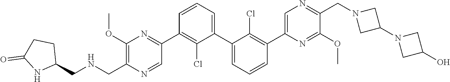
C1(C2=NC(OC)=C(C[HN]CC3CCC(=O)N3)N=C2)=C(Cl)C(C2=CC=CC(C3=CN=C(CN4CC(N5CC(O)C5)C4)C(OC)=N3)=C2Cl)=CC=C1
